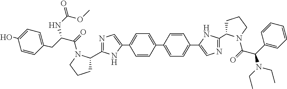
C1=CC(C2=CC=C(C3=CN=C(C4CCCN4C(=O)C(CC4=CC=C(O)C=C4)NC(OC)=O)N3)C=C2)=CC=C1C1=CN=C(C2CCCN2C(=O)C(N(CC)CC)C2=CC=CC=C2)N1
